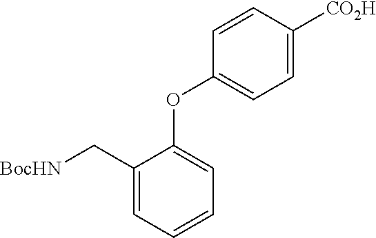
C1(C[BocHN])=CC=CC=C1OC1=CC=C([CO2H])C=C1
